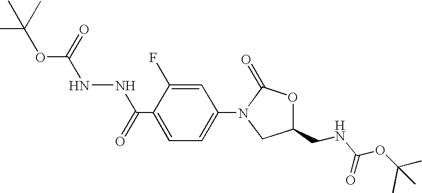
C(C1=CC=C(N2CC(CNC(OC(C)(C)C)=O)OC2=O)C=C1F)(NNC(OC(C)(C)C)=O)=O
